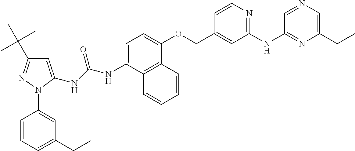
C1=C(NC(NC2=CC=C(OCC3=CC(NC4=NC(CC)=CN=C4)=NC=C3)C3=C2C=CC=C3)=O)N(C2=CC(CC)=CC=C2)N=C1C(C)(C)C
